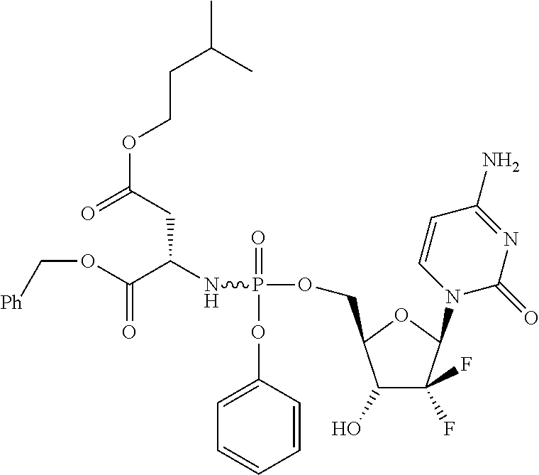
C(COC(CC(NP(=O)(OC1=CC=CC=C1)OCC1C(O)C(F)(F)C(N2C(=O)N=C(N)C=C2)O1)C(OC[Ph])=O)=O)C(C)C
